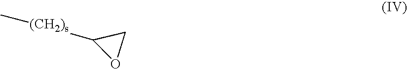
C[(CH2)s]C1OC1
